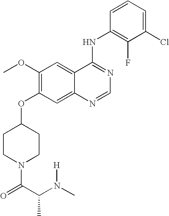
C1(OC2=C(OC)C=C3C(=C2)N=CN=C3NC2=C(F)C(Cl)=CC=C2)CCN(C(=O)C(N([H])C)C)CC1
